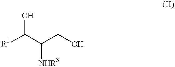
OC([R1])C(CO)[NHR3]
